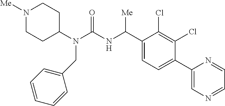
C1(N(C(NC(C2=CC=C(C3=CN=CC=N3)C(Cl)=C2Cl)[Me])=O)CC2=CC=CC=C2)CCN([Me])CC1
